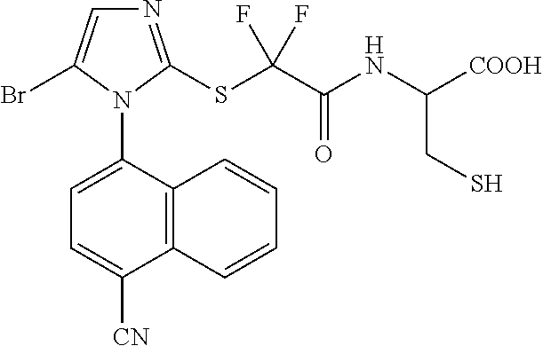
C12=C(C(N3C(Br)=CN=C3SC(C(NC([COOH])CS)=O)(F)F)=CC=C1[CN])C=CC=C2
